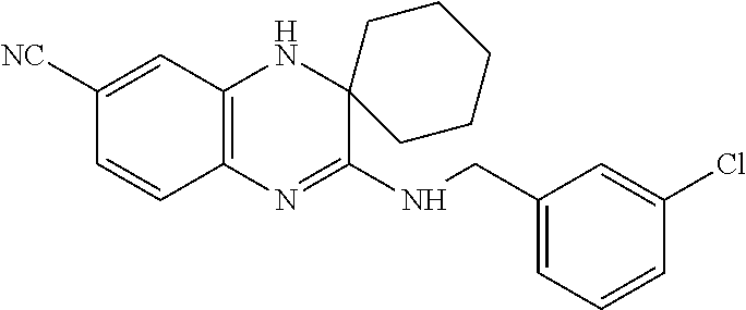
C1([NC])=CC2=C(C=C1)N=C(NCC1=CC=CC(Cl)=C1)C1(N2)CCCCC1
